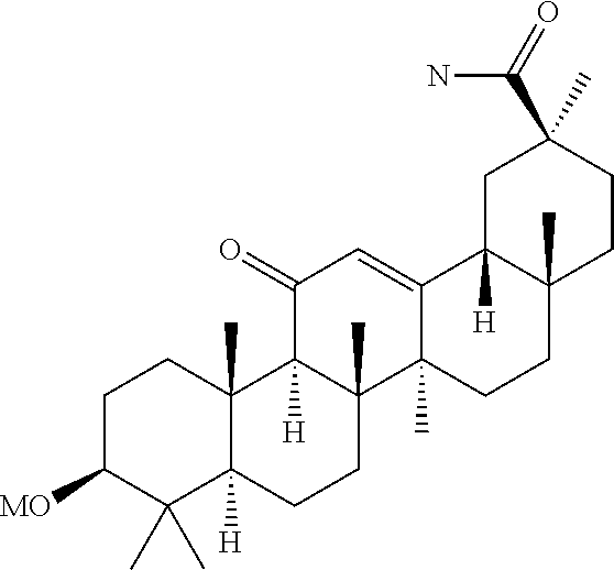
C1C([MO])C(C)(C)C2([H])C(C)(C1)C1([H])C(C)(CC2)C2(C)C(=CC1=O)C1([H])C(C)(CC2)CCC(C(N)=O)(C)C1
